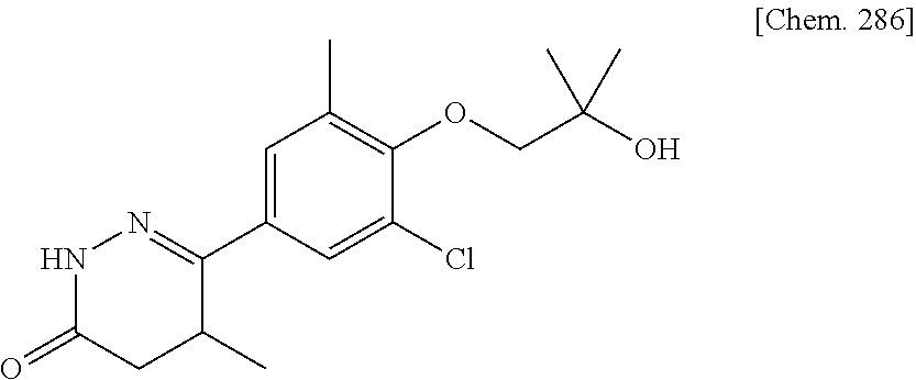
C1(C2=NNC(=O)CC2C)=CC(C)=C(OCC(C)(C)O)C(Cl)=C1
